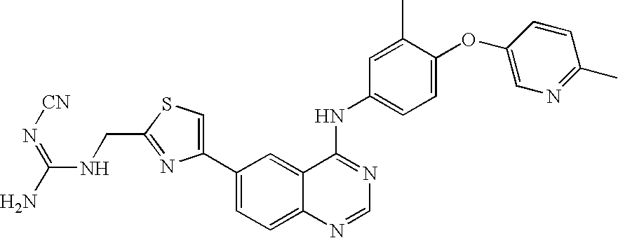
C1=C(OC2=CN=C(C)C=C2)C(C)=CC(NC2=NC=NC3=CC=C(C4=CSC(CNC(=N[CN])N)=N4)C=C32)=C1
